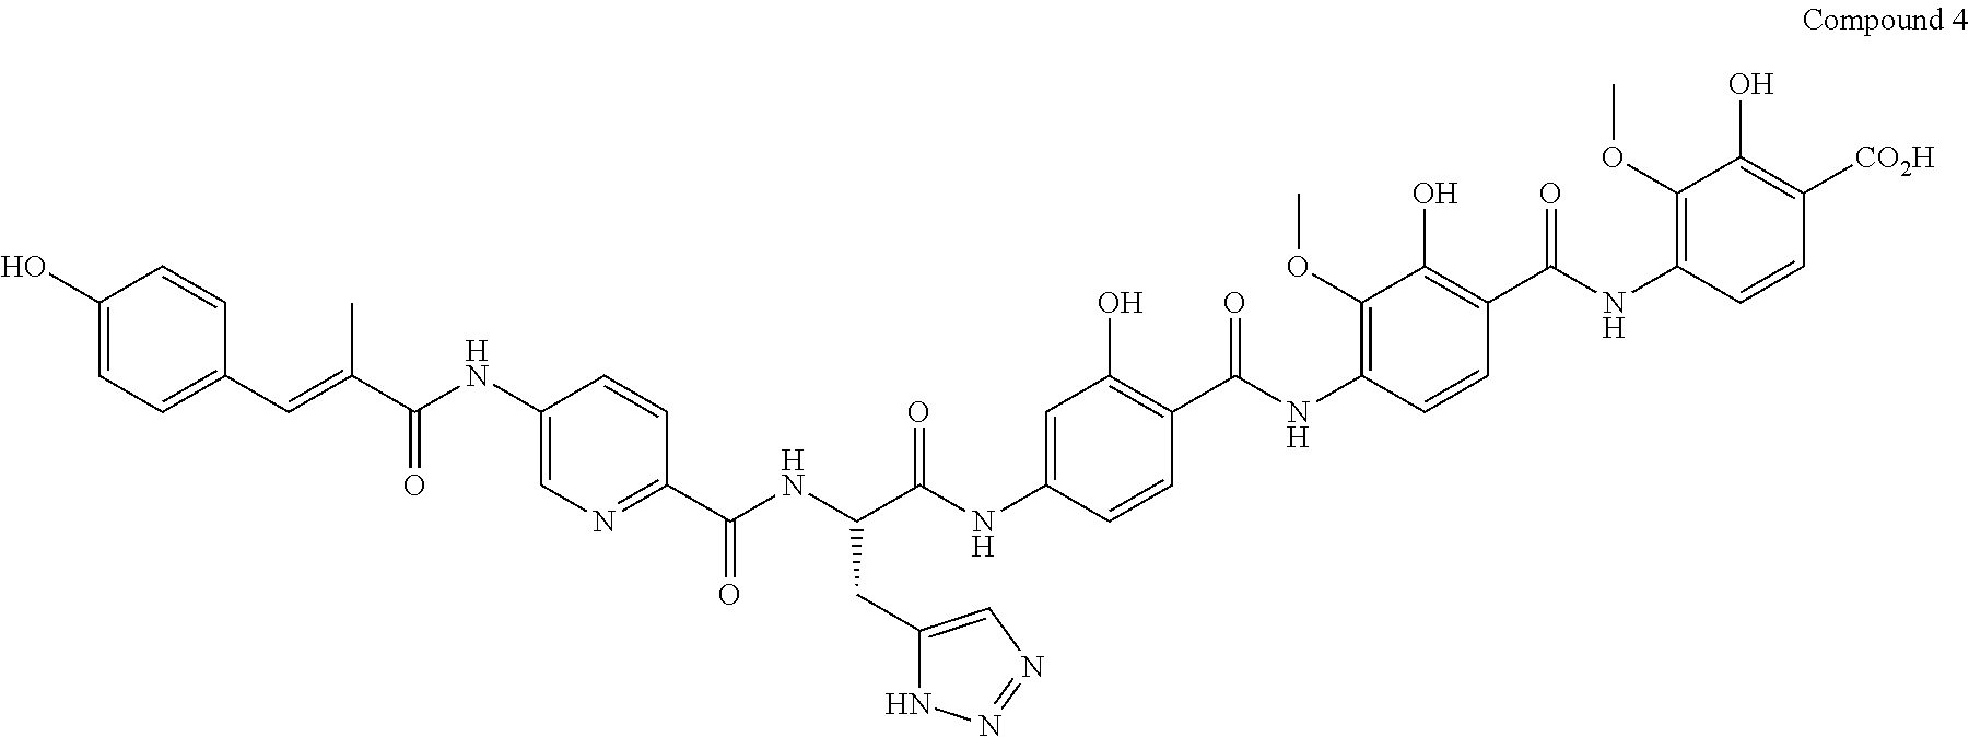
COC1=C(NC(C2=C(O)C=C(NC(C(NC(C3=NC=C(NC(C(=CC4=CC=C(O)C=C4)C)=O)C=C3)=O)CC3=CN=NN3)=O)C=C2)=O)C=CC(C(NC2=C(OC)C(O)=C([CO2H])C=C2)=O)=C1O
